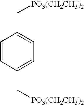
C1=CC(C[PO3(CH2CH3)2])=CC=C1C[PO3(CH2CH3)2]
